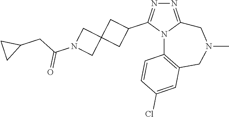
N1=C2N(C(C3CC4(C3)CN(C(CC3CC3)=O)C4)=N1)C1=C(CN(C)C2)C=C(Cl)C=C1
